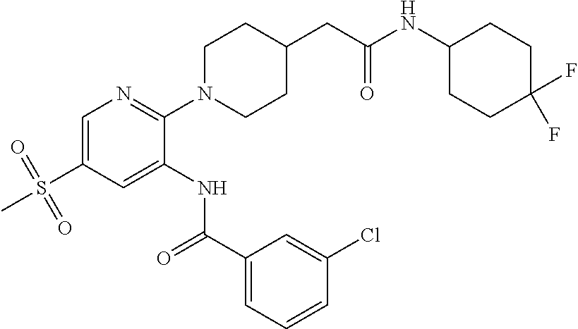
C1=C(S(=O)(=O)C)C=C(NC(C2=CC=CC(Cl)=C2)=O)C(N2CCC(CC(NC3CCC(F)(F)CC3)=O)CC2)=N1
